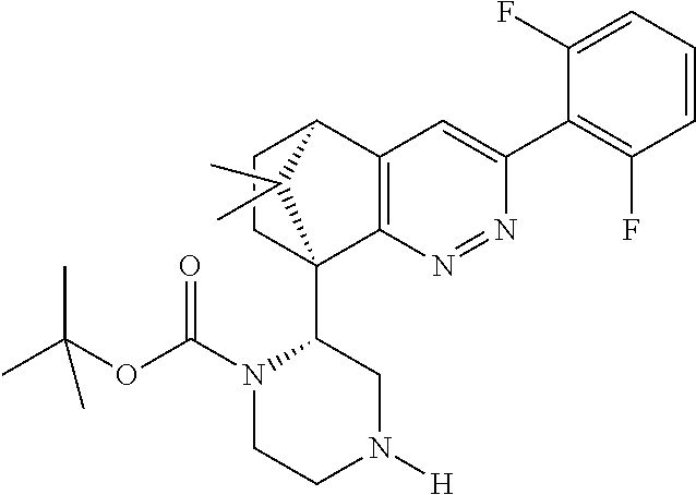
C1CC2(C3N(C(=O)OC(C)(C)C)CCN([H])C3)C3=C(C1C2(C)C)C=C(C1=C(F)C=CC=C1F)N=N3
